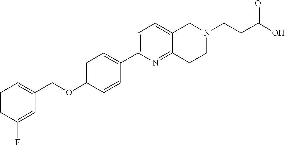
C1=CC(F)=CC(COC2=CC=C(C3=CC=C4C(=N3)CCN(CCC(O)=O)C4)C=C2)=C1
